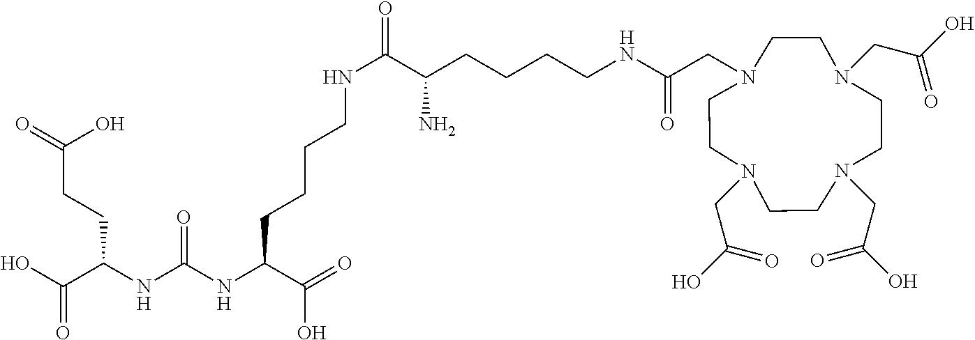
N1(CC(O)=O)CCN(CC(NCCCCC(C(NCCCCC(NC(NC(C(O)=O)CCC(=O)O)=O)C(=O)O)=O)N)=O)CCN(CC(O)=O)CCN(CC(O)=O)CC1
